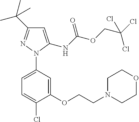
C1=C(N2N=C(C(C)(C)C)C=C2NC(OCC(Cl)(Cl)Cl)=O)C=C(OCCN2CCOCC2)C(Cl)=C1
